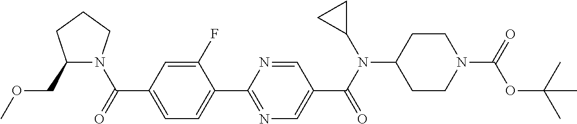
C1(C(=O)N2C(COC)CCC2)=CC=C(C2=NC=C(C(N(C3CC3)C3CCN(C(=O)OC(C)(C)C)CC3)=O)C=N2)C(F)=C1
